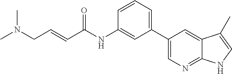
C(=CC(NC1=CC(C2=CN=C3C(=C2)C(C)=CN3)=CC=C1)=O)CN(C)C
